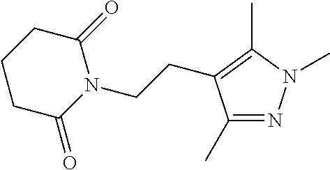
C1(C)=NN(C)C(C)=C1CCN1C(=O)CCCC1=O
